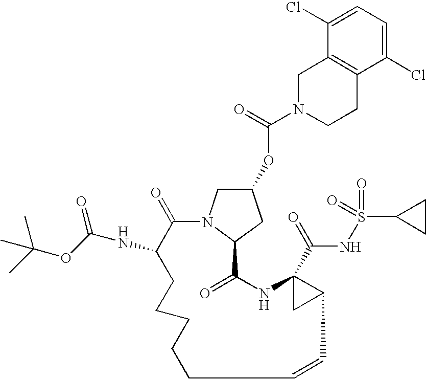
N1(C(=O)OC2CN3C(C2)C(=O)NC2(C(=O)NS(=O)(=O)C4CC4)CC2C=CCCCCCC(NC(=O)OC(C)(C)C)C3=O)CCC2=C(C1)C(Cl)=CC=C2Cl
